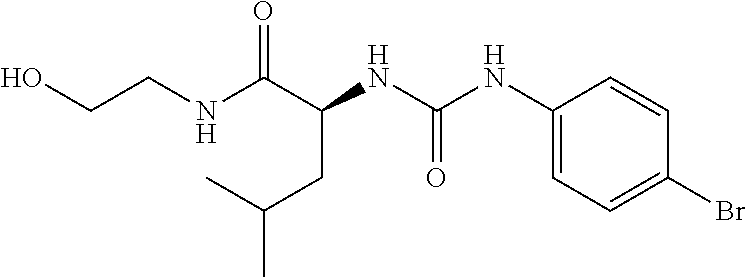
C(CC(NC(=O)NC1=CC=C(Br)C=C1)C(NCCO)=O)(C)C
